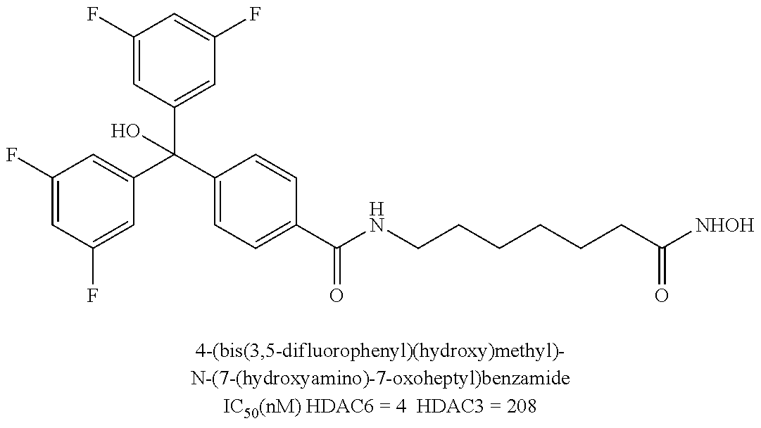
C1(F)=CC(F)=CC(C(C2=CC=C(C(NCCCCCCC([NHOH])=O)=O)C=C2)(C2=CC(F)=CC(F)=C2)O)=C1
